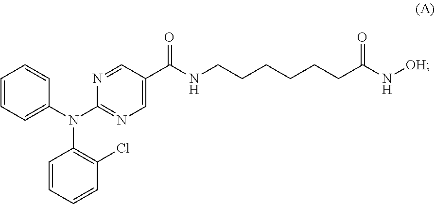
C1(N(C2=NC=C(C(NCCCCCCC(N[OH])=O)=O)C=N2)C2=C(Cl)C=CC=C2)=CC=CC=C1
